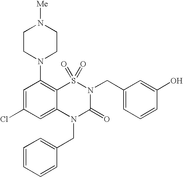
C1=C(Cl)C=C2C(=C1N1CCN([Me])CC1)S(=O)(=O)N(CC1=CC=CC(O)=C1)C(=O)N2CC1=CC=CC=C1
